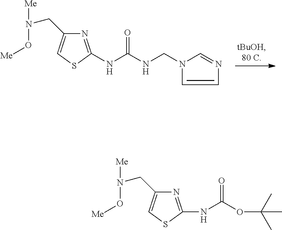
C(NC(=O)NC1=NC(CN([Me])O[Me])=CS1)N1C=CN=C1.O(C(NC1=NC(CN([Me])O[Me])=CS1)=O)C(C)(C)C
